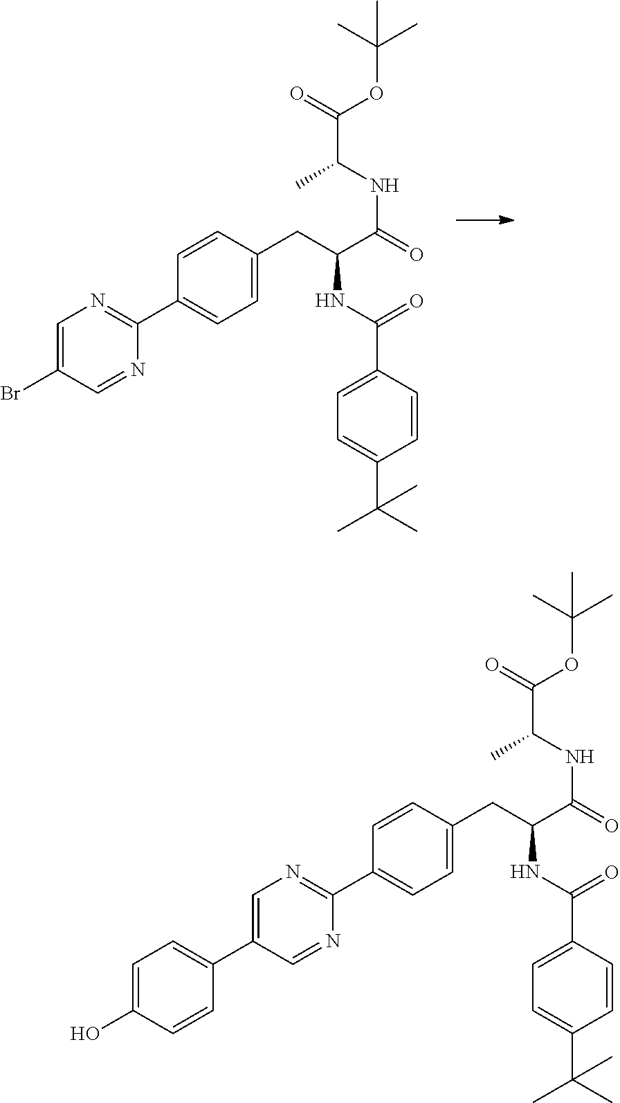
BrC1=CN=C(C2=CC=C(CC(C(=O)NC(C(=O)OC(C)(C)C)C)NC(=O)C3=CC=C(C(C)(C)C)C=C3)C=C2)N=C1.C1(C2=CN=C(C3=CC=C(CC(C(=O)NC(C(=O)OC(C)(C)C)C)NC(=O)C4=CC=C(C(C)(C)C)C=C4)C=C3)N=C2)=CC=C(O)C=C1
